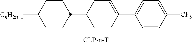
[CnH2n+1]C1CCC(C2CC=C(C3=CC=C([CF3])C=C3)CC2)CC1
